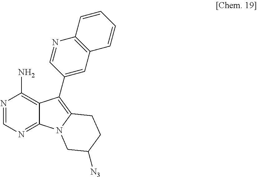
N1=CN=C2C(=C1N)C(C1=CC3=C(N=C1)C=CC=C3)=C1N2CC([N3])CC1
